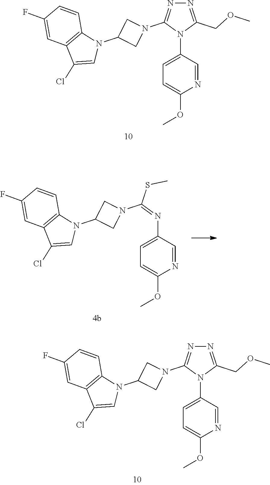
C1=C(N2C(COC)=NN=C2N2CC(N3C4=C(C(Cl)=C3)C=C(F)C=C4)C2)C=NC(OC)=C1.C1=C(N2C(COC)=NN=C2N2CC(N3C4=C(C(Cl)=C3)C=C(F)C=C4)C2)C=NC(OC)=C1.C1=C(N=C(SC)N2CC(N3C4=C(C(Cl)=C3)C=C(F)C=C4)C2)C=NC(OC)=C1
